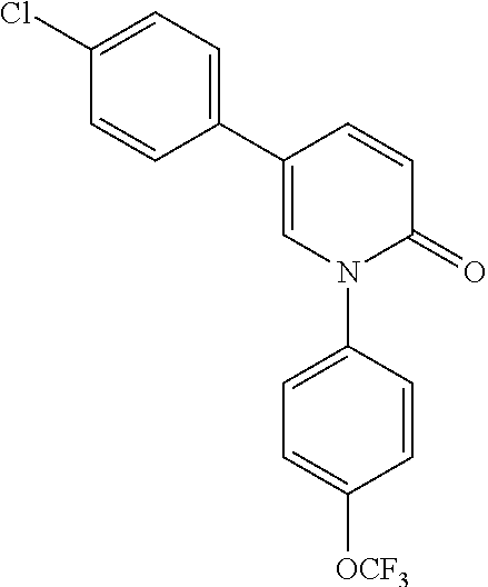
C1(C2=CC=C(Cl)C=C2)=CN(C2=CC=C([OCF3])C=C2)C(=O)C=C1
